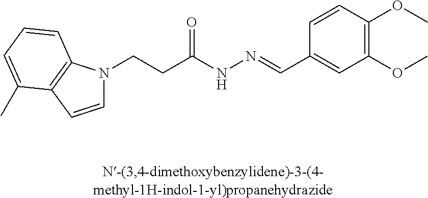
C1=CC2=C(N1CCC(NN=CC1=CC(OC)=C(OC)C=C1)=O)C=CC=C2C
